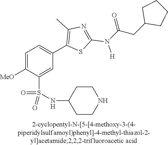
C1=C([MeO])C(S(NC2CCNCC2)(=O)=O)=CC(C2=C(C)N=C(N([H])C(CC3CCCC3)=O)S2)=C1
